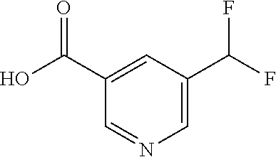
C1=C(C(F)F)C=C(C(O)=O)C=N1
